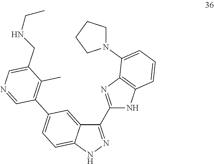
C1(C2=NC3=C(N2)C=CC=C3N2CCCC2)=NNC2=CC=C(C3=C(C)C(CNCC)=CN=C3)C=C12
